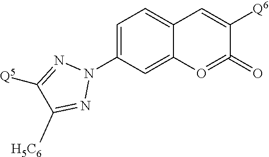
C1=C(N2N=C([Q5])C(C)=N2)C=C2C(=C1)C=C([Q6])C(=O)=O2.[H5C6]
